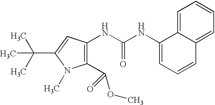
C1(C(OC)=O)=C(NC(NC2=CC=CC3=CC=CC=C23)=O)C=C(C(C)(C)C)N1C
